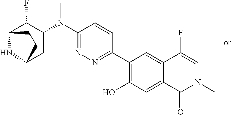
C1(C2=NN=C(N(C3C(F)C4NC(C3)CC4)C)C=C2)=C(O)C=C2C(=C1)C(F)=CN(C)C2=O
